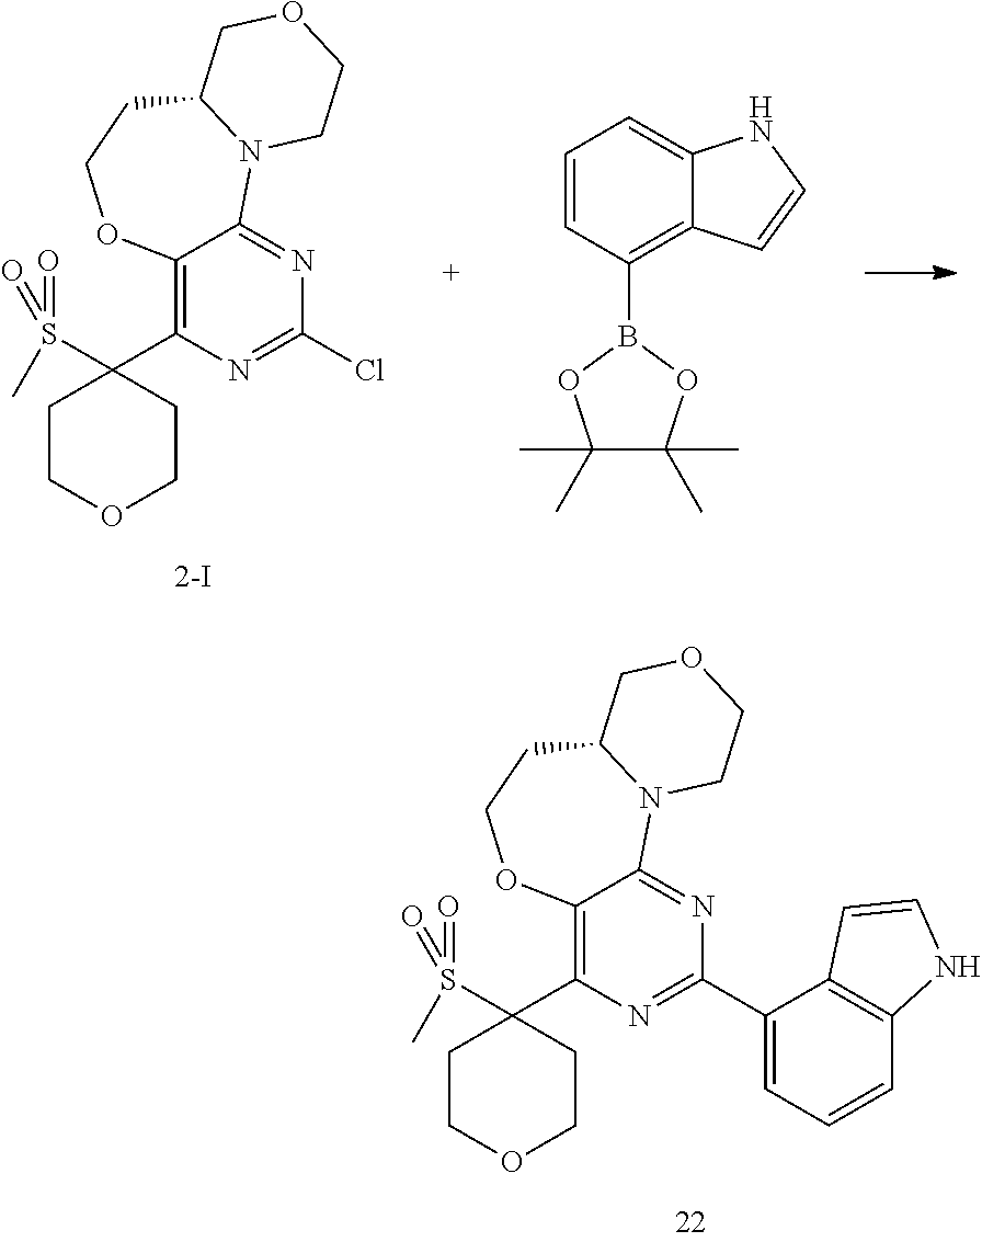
C1COCCC1(C1=C2C(=NC(Cl)=N1)N1C(CCO2)COCC1)S(=O)(=O)C.C1(C)(C)C(C)(C)OB(C2=C3C(=CC=C2)NC=C3)O1.C1COCCC1(C1=C2C(=NC(C3=CC=CC4=C3C=CN4)=N1)N1C(CCO2)COCC1)S(=O)(=O)C
